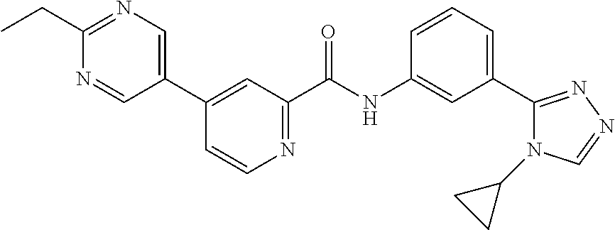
C1(C2=CN=C(CC)N=C2)=CC(C(NC2=CC(C3=NN=CN3C3CC3)=CC=C2)=O)=NC=C1
